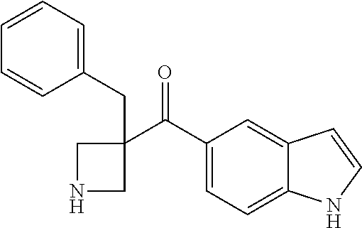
C1(C(C2=CC=C3C(=C2)C=CN3)=O)(CC2=CC=CC=C2)CNC1
